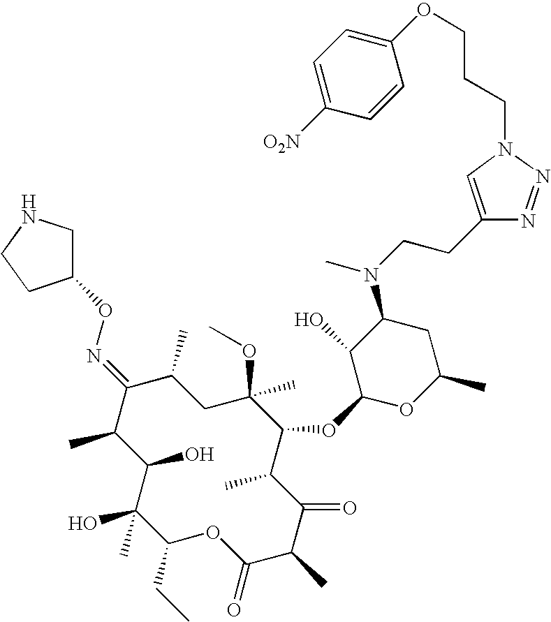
C1(O)C(C)C(=NOC2CNCC2)C(C)CC(C)(OC)C(OC2OC(C)CC(N(CCC3=CN(CCCOC4=CC=C([O2N])C=C4)N=N3)C)C2O)C(C)C(=O)C(C)C(=O)OC(CC)C1(O)C
